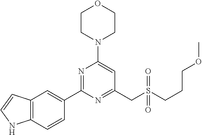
C1CN(C2=CC(CS(CCCOC)(=O)=O)=NC(C3=CC4=C(C=C3)NC=C4)=N2)CCO1
